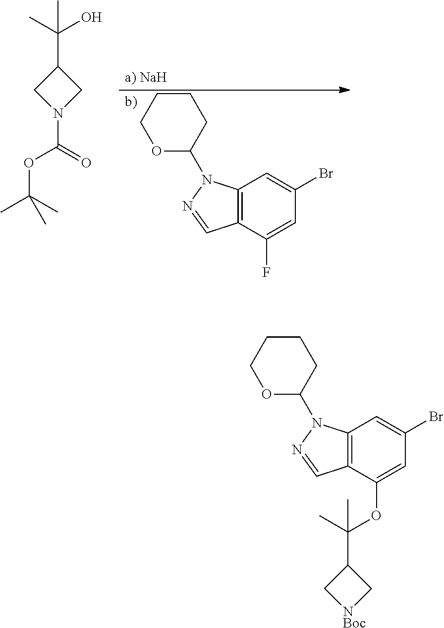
C12=C(C(OC(C3C[NBoc]C3)(C)C)=CC(Br)=C1)C=NN2C1CCCCO1.C12=C(C(F)=CC(Br)=C1)C=NN2C1CCCCO1.C(C1CN(C(=O)OC(C)(C)C)C1)(C)(O)C
